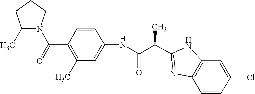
N(C(C(C)C1=NC2=C(C=C(Cl)C=C2)N1)=O)C1=CC(C)=C(C(=O)N2C(C)CCC2)C=C1
